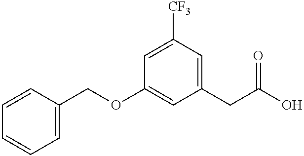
C1=C([CF3])C=C(CC(O)=O)C=C1OCC1=CC=CC=C1
